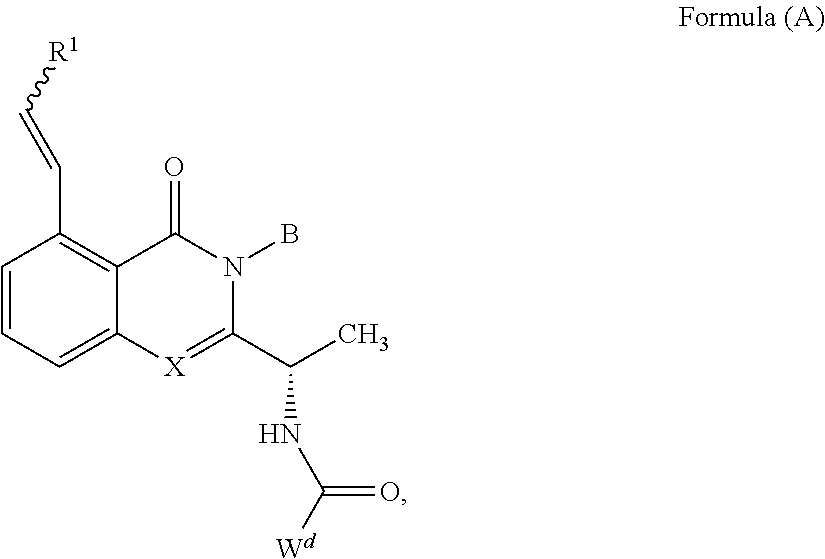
C1=CC=C2C(=C1C=C[R1])C(=O)N(B)C(C(C)NC([Wd])=O)=[X]2
